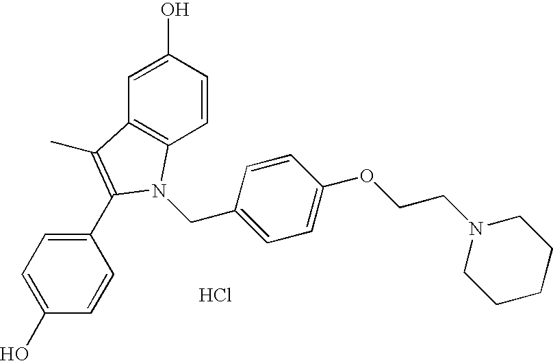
C1(C2=C(C)C3=C(C=CC(O)=C3)N2CC2=CC=C(OCCN3CCCCC3)C=C2)=CC=C(O)C=C1.Cl
